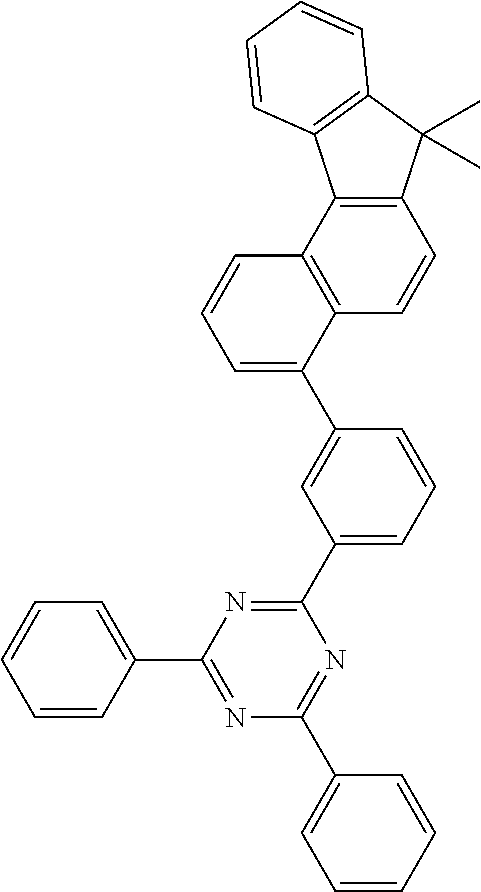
C12=C(C(C)(C)C3=C1C=CC=C3)C=CC1=C2C=CC=C1C1=CC(C2=NC(C3=CC=CC=C3)=NC(C3=CC=CC=C3)=N2)=CC=C1
